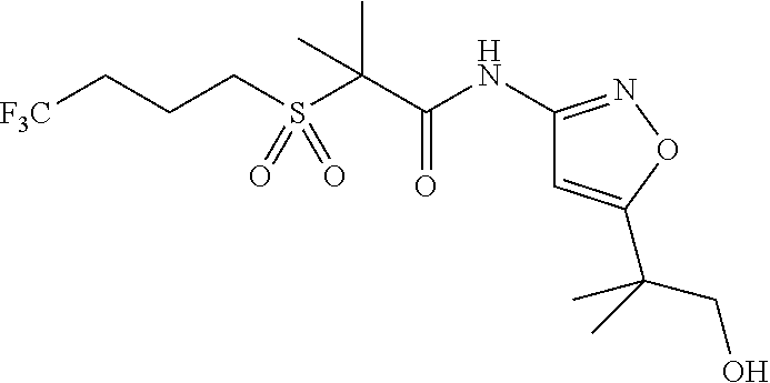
C(S(C(C(NC1=NOC(C(C)(CO)C)=C1)=O)(C)C)(=O)=O)CC[F3C]
